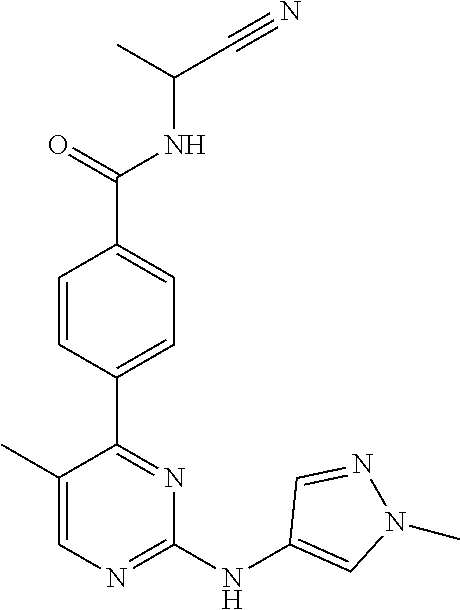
C(C(NC(C1=CC=C(C2=NC(NC3=CN(C)N=C3)=NC=C2C)C=C1)=O)C)#N
